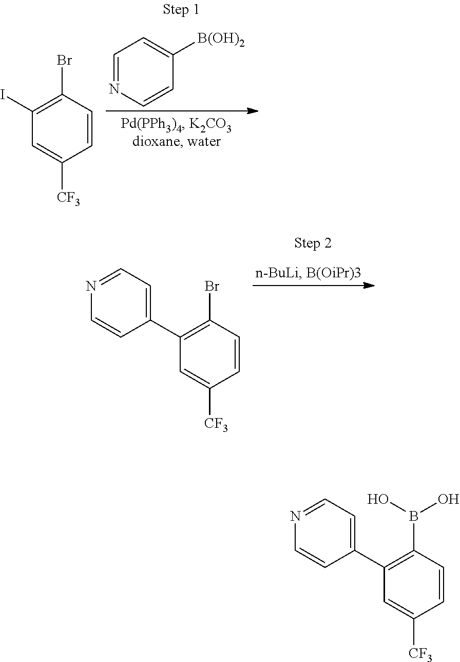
C1=NC=CC([B(OH)2])=C1.C1(I)=C(Br)C=CC([CF3])=C1.N1=CC=C(C2=C(Br)C=CC([CF3])=C2)C=C1.N1=CC=C(C2=C(B(O)O)C=CC([CF3])=C2)C=C1
